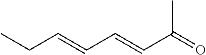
CCC=CC=CC(=O)C
